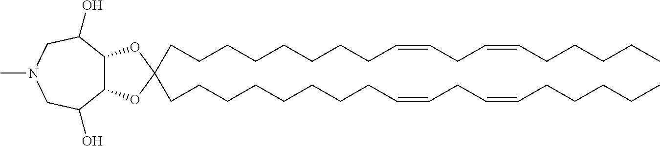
C12C(C(O)CN(C)CC1O)OC(CCCCCCCCC=CCC=CCCCCC)(CCCCCCCCC=CCC=CCCCCC)O2
